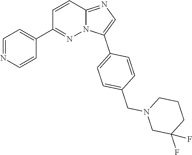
C1=C(C2=CC=C(CN3CC(F)(F)CCC3)C=C2)N2C(=N1)C=CC(C1=CC=NC=C1)=N2
